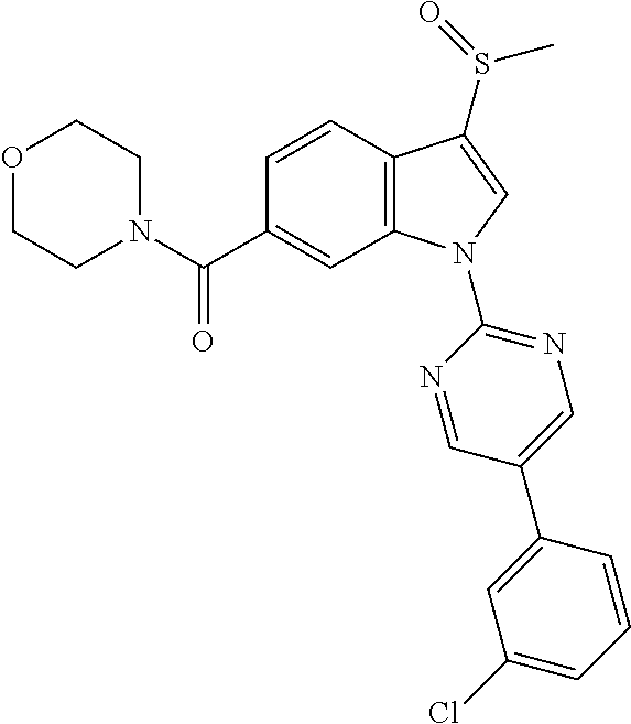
O1CCN(C(C2=CC3=C(C=C2)C(S(=O)C)=CN3C2=NC=C(C3=CC(Cl)=CC=C3)C=N2)=O)CC1
